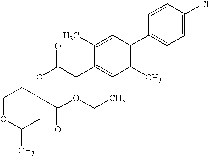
C1OC(C)CC(OC(=O)CC2=CC(C)=C(C3=CC=C(Cl)C=C3)C=C2C)(C(OCC)=O)C1
